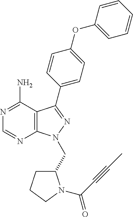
N1=C(N)C2=C(N=C1)N(CC1CCCN1C(C#CC)=O)N=C2C1=CC=C(OC2=CC=CC=C2)C=C1
